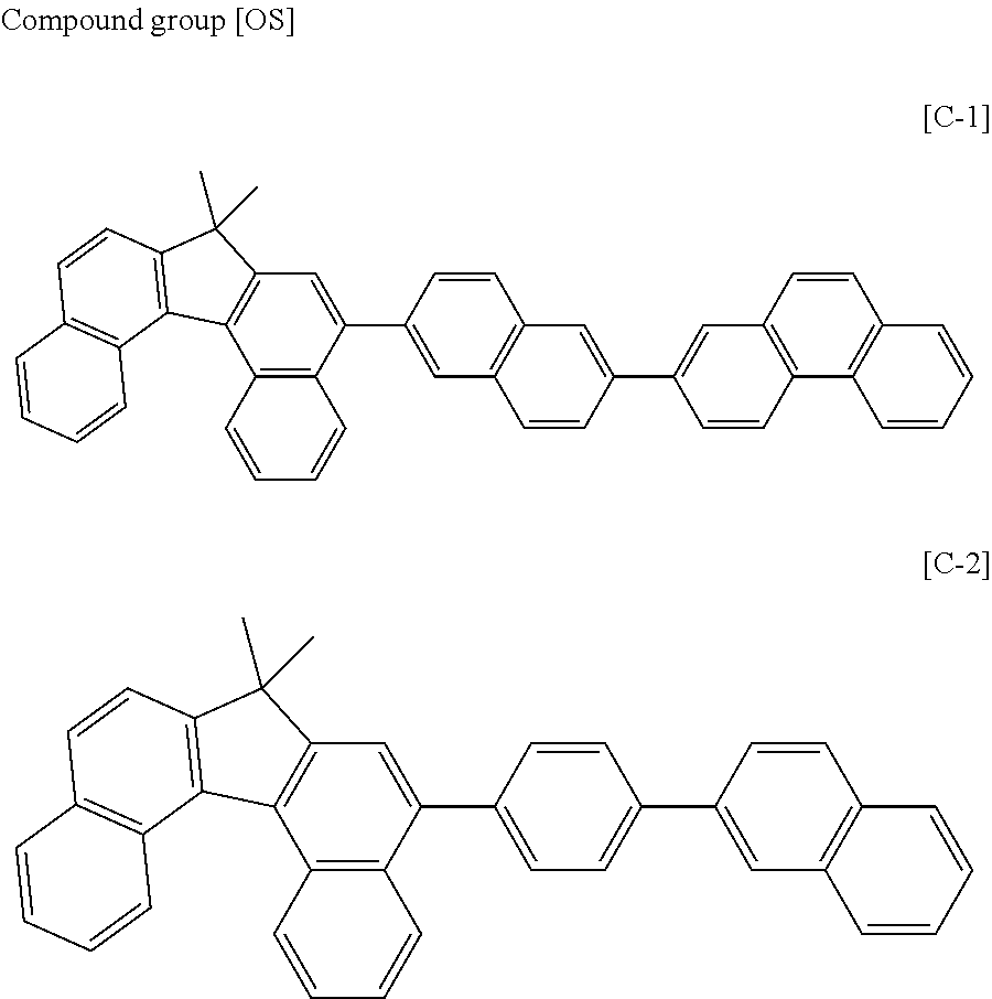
C12=C(C(C3=CC4=C(C=C3)C=C(C3=CC5=C(C=C3)C3=C(C=C5)C=CC=C3)C=C4)=CC3=C1C1=C(C3(C)C)C=CC3=C1C=CC=C3)C=CC=C2.C12=C(C(C3=CC=C(C4=CC5=C(C=C4)C=CC=C5)C=C3)=CC3=C1C1=C(C3(C)C)C=CC3=C1C=CC=C3)C=CC=C2
